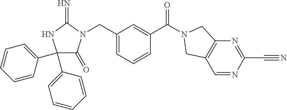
C1(C2=CC=CC=C2)(C2=CC=CC=C2)C(=O)N(CC2=CC=CC(C(=O)N3CC4=C(C=NC(C#N)=N4)C3)=C2)C(=N)N1
